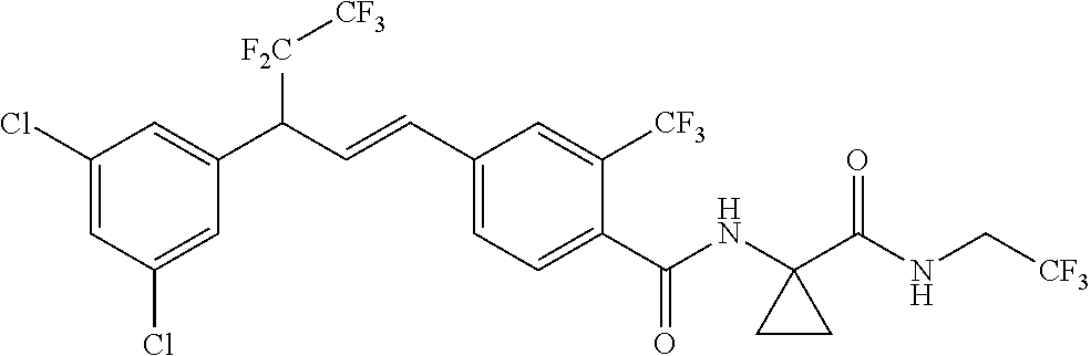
C1(Cl)=CC(Cl)=CC(C(C=CC2=CC=C(C(NC3(C(NC[CF3])=O)CC3)=O)C([CF3])=C2)[F2C][CF3])=C1
